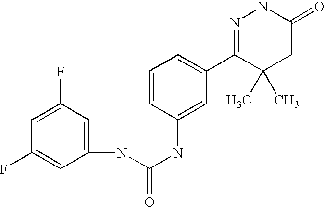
C1=C(F)C=C(NC(NC2=CC(C3=NNC(=O)CC3(C)C)=CC=C2)=O)C=C1F
